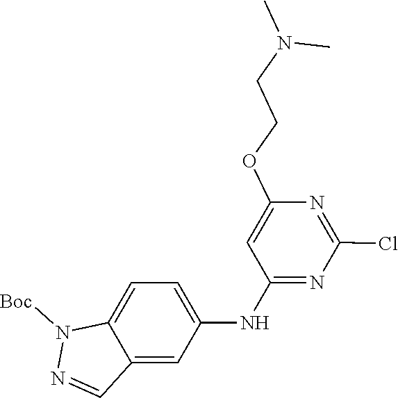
C1=C2C(=CC(NC3=NC(Cl)=NC(OCCN(C)C)=C3)=C1)C=NN2[Boc]
